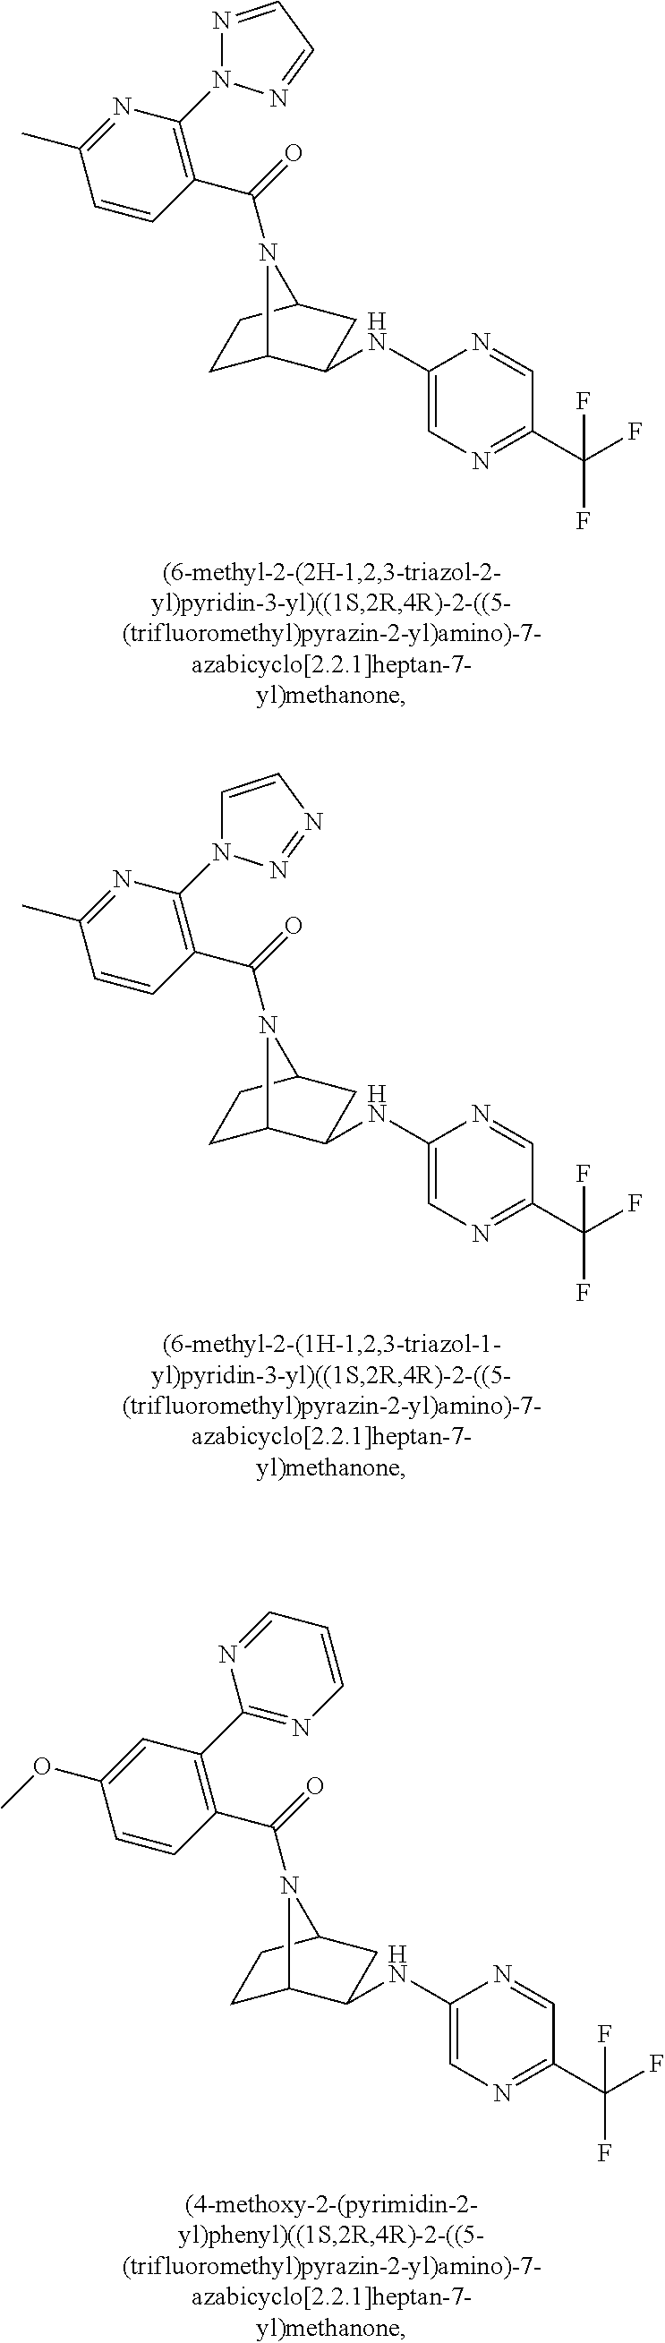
C1(C(=O)N2C3CCC2CC3NC2=CN=C(C(F)(F)F)C=N2)=C(N2N=CC=N2)N=C(C)C=C1.C1(C(=O)N2C3CCC2CC3NC2=CN=C(C(F)(F)F)C=N2)=C(N2C=CN=N2)N=C(C)C=C1.C1(C(=O)N2C3CCC2CC3NC2=CN=C(C(F)(F)F)C=N2)=C(C2=NC=CC=N2)C=C(OC)C=C1
